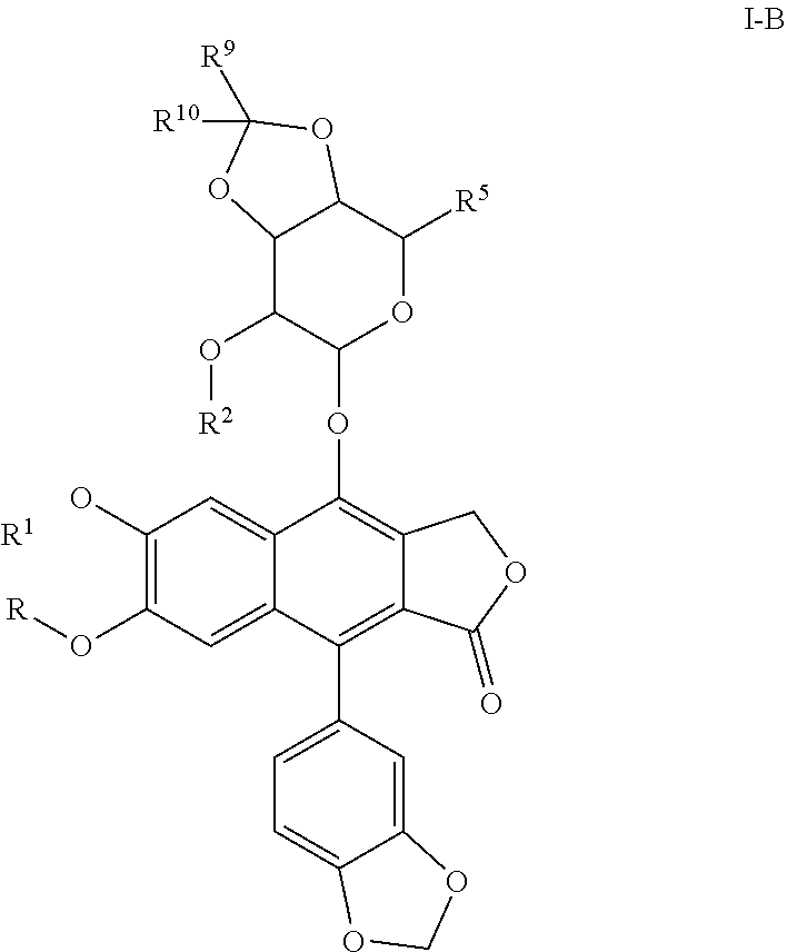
C1(O)=C(O[R])C=C2C(=C1)C(OC1OC([R5])C3C(C1O[R2])OC([R10])([R9])O3)=C1C(=C2C2=CC=C3C(=C2)OCO3)C(=O)OC1.[R1]
